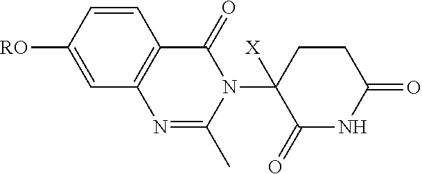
C1=CC([RO])=CC2=C1C(=O)N(C1([X])C(=O)NC(=O)CC1)C(C)=N2
